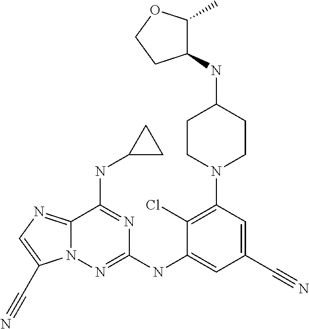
C1(Cl)=C(N2CCC(NC3C(C)OCC3)CC2)C=C(C#N)C=C1NC1=NN2C(=NC=C2C#N)C(NC2CC2)=N1
